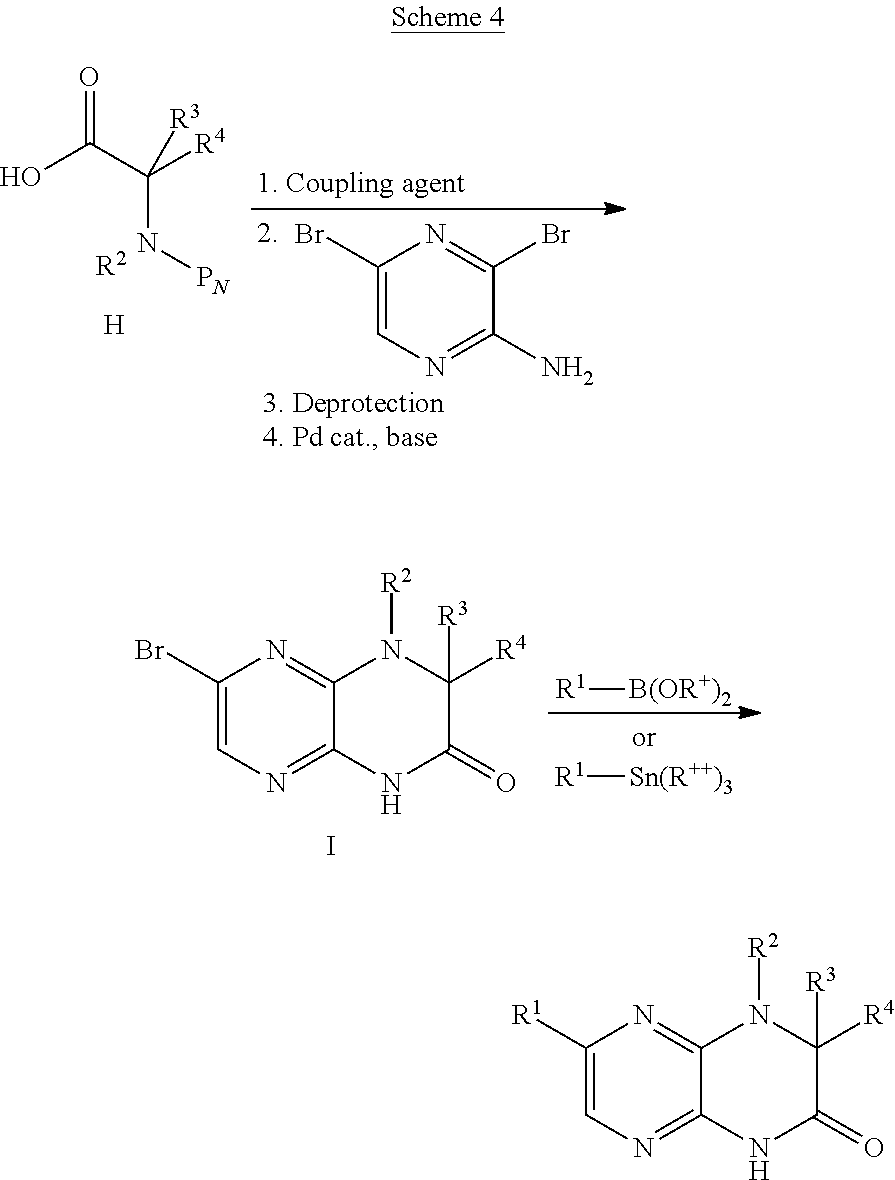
C1([R1])=CN=C2C(=N1)N([R2])C([R4])([R3])C(=O)N2.OC(C([R4])([R3])N[PN])=O.[H].[R2].C1(Br)=CN=C(N)C(Br)=N1.C1(Br)=CN=C2C(=N1)N([R2])C([R4])([R3])C(=O)N2.I.[R1][Sn(R++)3].[R1][B(OR+)2]
